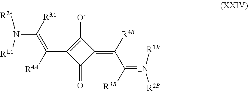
[R4A]C(C1=C([O-])C(=C([R4B])C([R3B])=[N+]([R2B])[R1B])C1=O)=C([R3A])N([R2A])[R1A]
